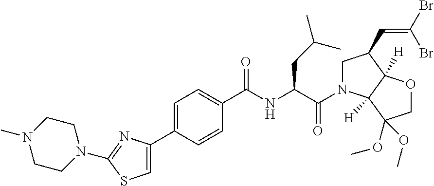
C1CN(C2=NC(C3=CC=C(C(NC(C(=O)N4CC(C=C(Br)Br)C5([H])C4([H])C(OC)(OC)CO5)CC(C)C)=O)C=C3)=CS2)CCN1C
